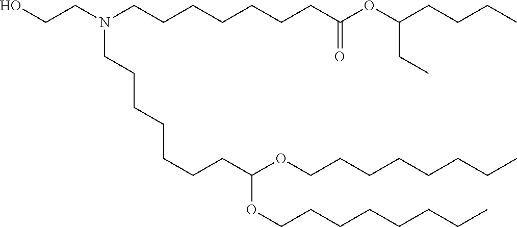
OCCN(CCCCCCCC(OC(CCCC)CC)=O)CCCCCCCC(OCCCCCCCC)OCCCCCCCC
